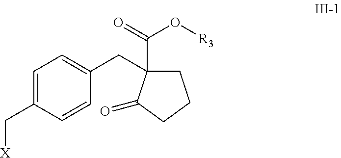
C1=C(C[X])C=CC(CC2(C(=O)O[R3])CCCC2=O)=C1
